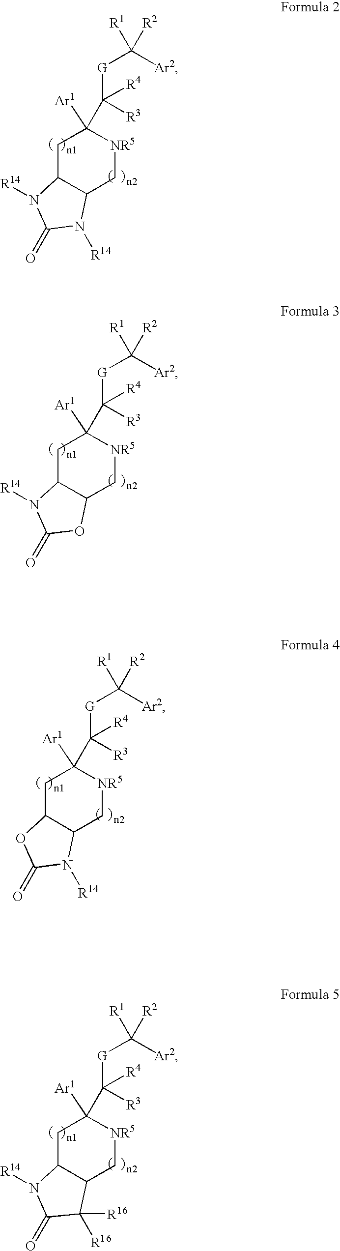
C1C2C(C[NR5]C1([Ar1])C([G]C([Ar2])([R1])[R2])([R3])[R4])N([R14])C(=O)N2[R14].C1C2C(C[NR5]C1([Ar1])C([G]C([Ar2])([R1])[R2])([R3])[R4])OC(=O)N2[R14].C1C2C(C[NR5]C1([Ar1])C([G]C([Ar2])([R1])[R2])([R3])[R4])N([R14])C(=O)O2.C1C2C(C[NR5]C1([Ar1])C([G]C([Ar2])([R1])[R2])([R3])[R4])C([R16])([R16])C(=O)N2[R14]
